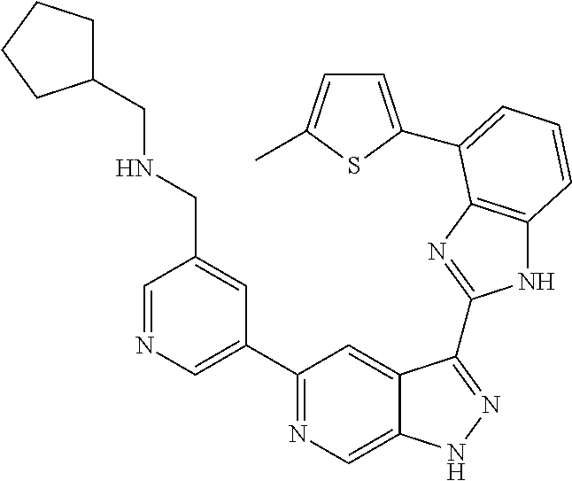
C1=NC=C(C2=NC=C3C(=C2)C(C2=NC4=C(N2)C=CC=C4C2=CC=C(C)S2)=NN3)C=C1CNCC1CCCC1
